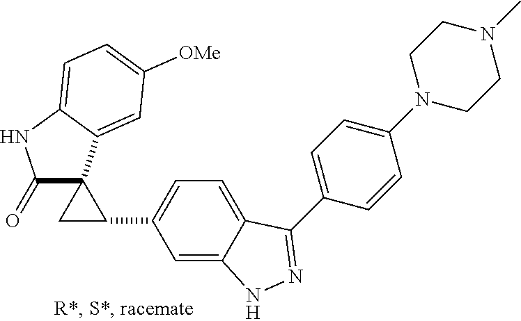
C1(=O)C2(C3=CC([OMe])=CC=C3N1)CC2C1=CC=C2C(=C1)NN=C2C1=CC=C(N2CCN(C)CC2)C=C1
